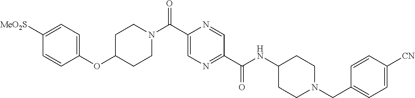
C1(OC2CCN(C(C3=CN=C(C(NC4CCN(CC5=CC=C([CN])C=C5)CC4)=O)C=N3)=O)CC2)=CC=C([MeO2S])C=C1
